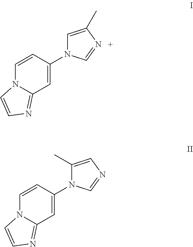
C1=CC(N2C=C(C)N=C2)=CC2=NC=CN12.C1=CC(N2C(C)=CN=C2)=CC2=NC=CN12
